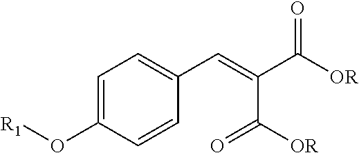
C1=C(O[R1])C=CC(C=C(C(=O)[OR])C(=O)[OR])=C1
